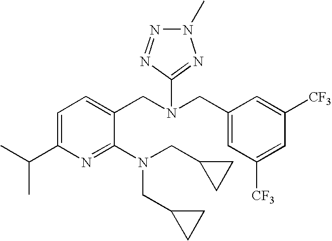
CC(C1=CC=C(CN(CC2=CC([CF3])=CC([CF3])=C2)C2=NN(C)N=N2)C(N(CC2CC2)CC2CC2)=N1)C
